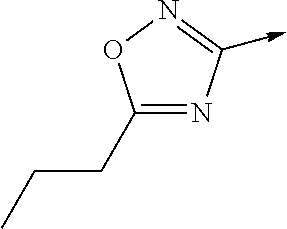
C1(CCC)=NC(->C)=NO1
